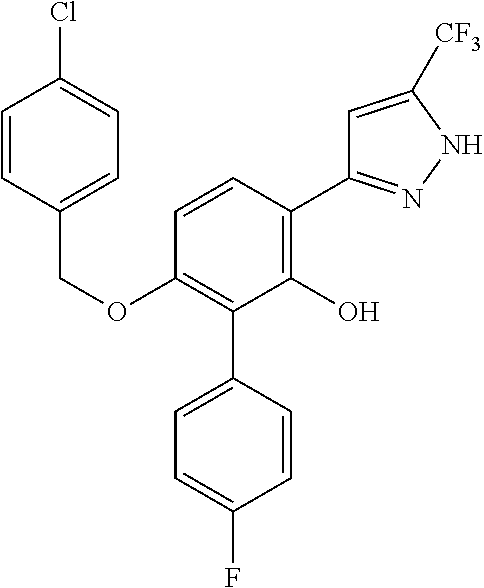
C(OC1=C(C2=CC=C(F)C=C2)C(O)=C(C2=NNC([CF3])=C2)C=C1)C1=CC=C(Cl)C=C1
